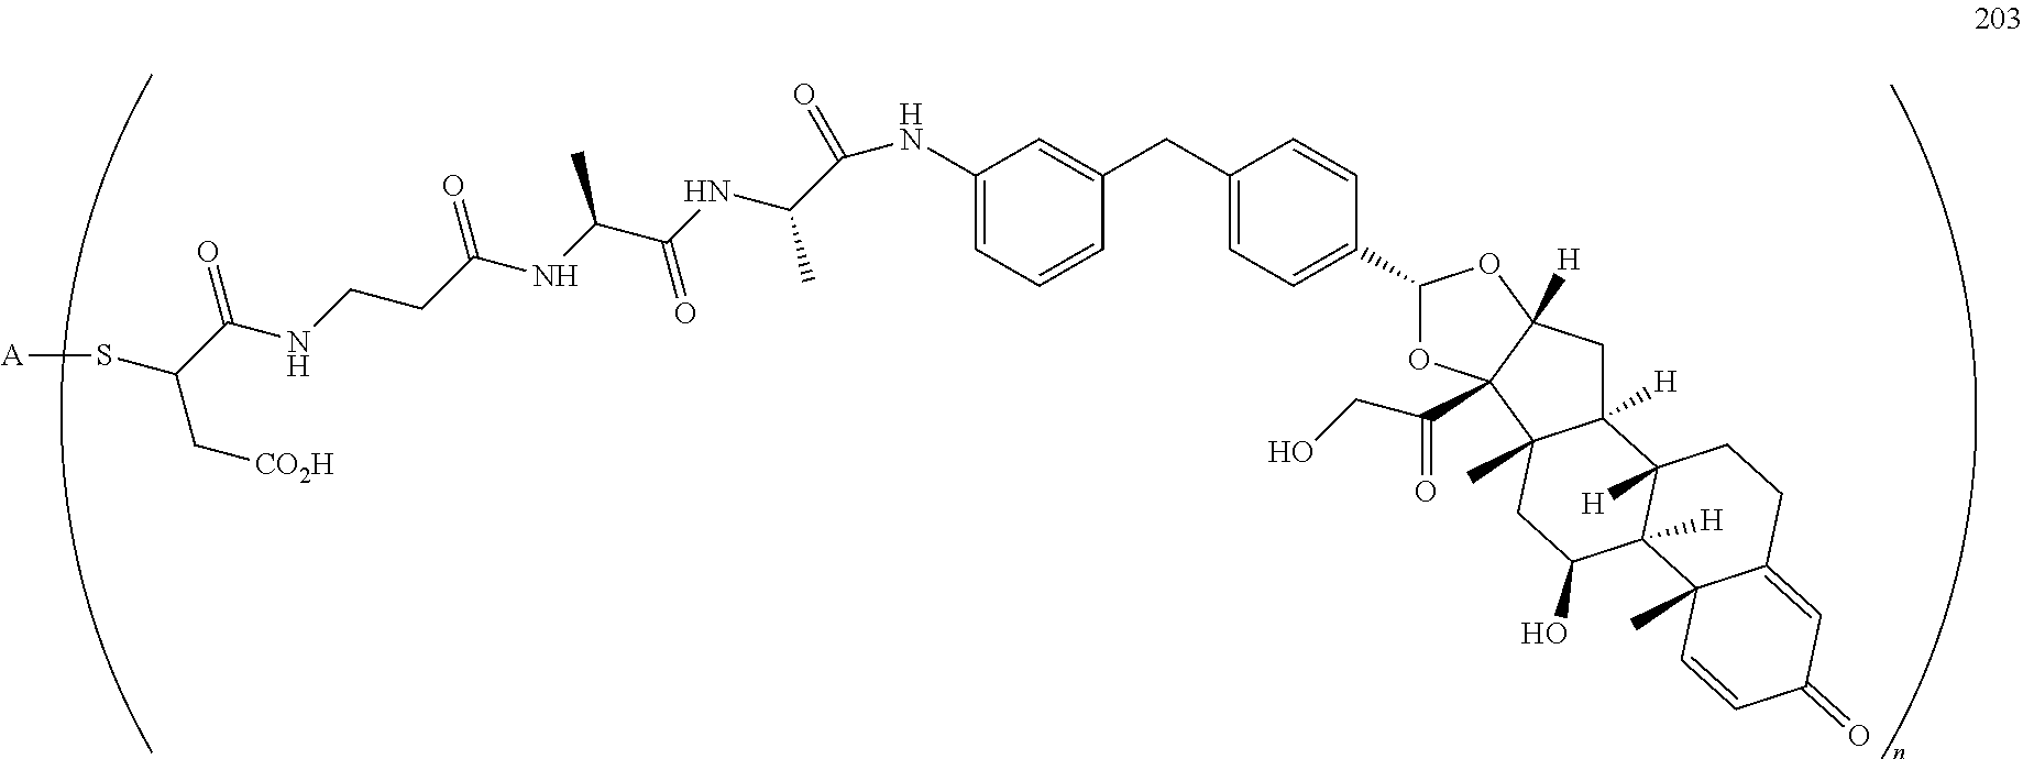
C1(NC(=O)C(NC(C(NC(CCNC(C(S[A])C[CO2H])=O)=O)C)=O)C)=CC=CC(CC2=CC=C(C3OC4(C(=O)CO)C([H])(O3)CC3([H])C4(C)CC(O)C4([H])C3([H])CCC3=CC(=O)C=CC43C)C=C2)=C1
